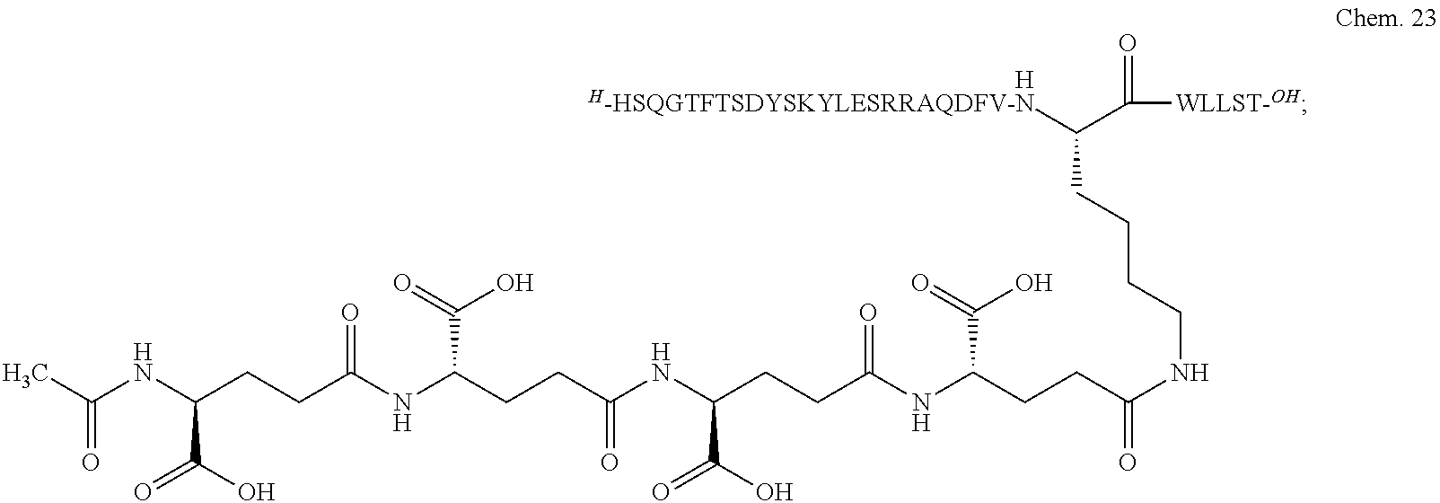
[H].[H-HSQGTFTSDYSKYLESRRAQDFV-N]C(C(=O)[WLLST-OH])CCCCNC(CCC(NC(CCC(NC(CCC(C(=O)O)NC(CCC(NC(=O)C)C(=O)O)=O)=O)C(=O)O)=O)C(O)=O)=O
